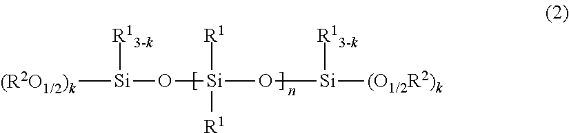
[Si]([(R2O1/2)k])(O[Si](O[Si]([(O1/2R2)k])[R13-k])([R1])[R1])[R13-k]
